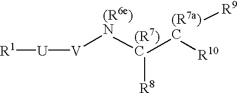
[R1][U][V][(R6e)N][(R7)C]([R8])[(R7a)C]([R10])[R9]
